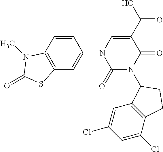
C1=CC2=C(C=C1N1C(=O)N(C3C4=C(C(Cl)=CC(Cl)=C4)CC3)C(=O)C(C(O)=O)=C1)SC(=O)N2C
